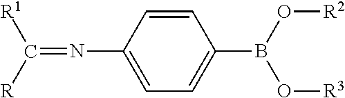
C1(N=C([R])[R1])=CC=C(B(O[R3])O[R2])C=C1
